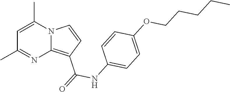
C1=C(C)N2C(=C(C(=O)NC3=CC=C(OCCCCC)C=C3)C=C2)N=C1C
